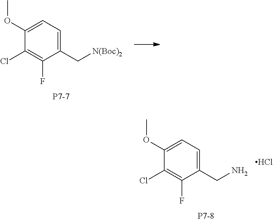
C1(C[N(Boc)2])=CC=C(OC)C(Cl)=C1F.[P7-7].C1(CN)=CC=C(OC)C(Cl)=C1F.Cl.[P7-8]
